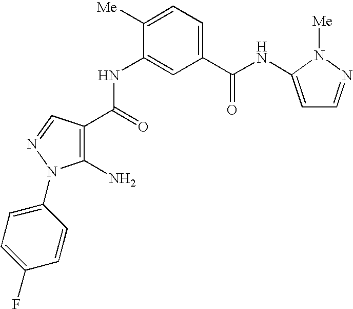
C1(NC(C2=C(N)N(C3=CC=C(F)C=C3)N=C2)=O)=CC(C(NC2=CC=NN2[Me])=O)=CC=C1[Me]
